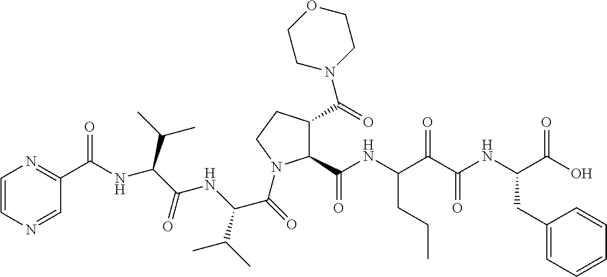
C1(C(NC(C(C(NC(C(O)=O)CC2=CC=CC=C2)=O)=O)CCC)=O)C(C(=O)N2CCOCC2)CCN1C(C(C(C)C)NC(=O)C(NC(=O)C1=NC=CN=C1)C(C)C)=O
